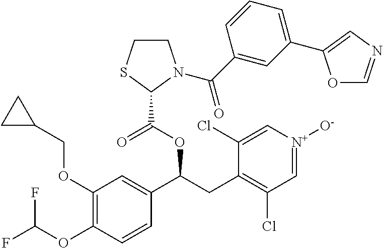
C1(OCC2CC2)=C(OC(F)F)C=CC(C(CC2=C(Cl)C=[N+]([O-])C=C2Cl)OC(C2N(C(C3=CC(C4=CN=CO4)=CC=C3)=O)CCS2)=O)=C1
